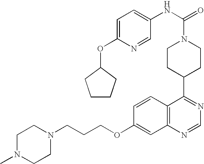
C(CCOC1=CC2=C(C=C1)C(C1CCN(C(=O)NC3=CC=C(OC4CCCC4)N=C3)CC1)=NC=N2)N1CCN(C)CC1
